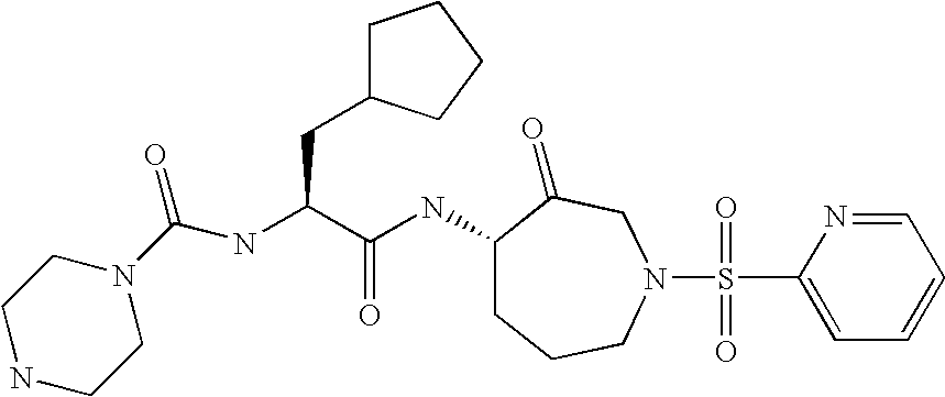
N(C(C(NC1CCCN(S(C2=CC=CC=N2)(=O)=O)CC1=O)=O)CC1CCCC1)C(N1CCNCC1)=O
